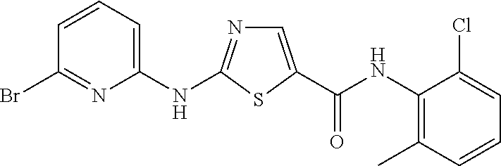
C(NC1=C(C)C=CC=C1Cl)(=O)C1=CN=C(NC2=CC=CC(Br)=N2)S1
